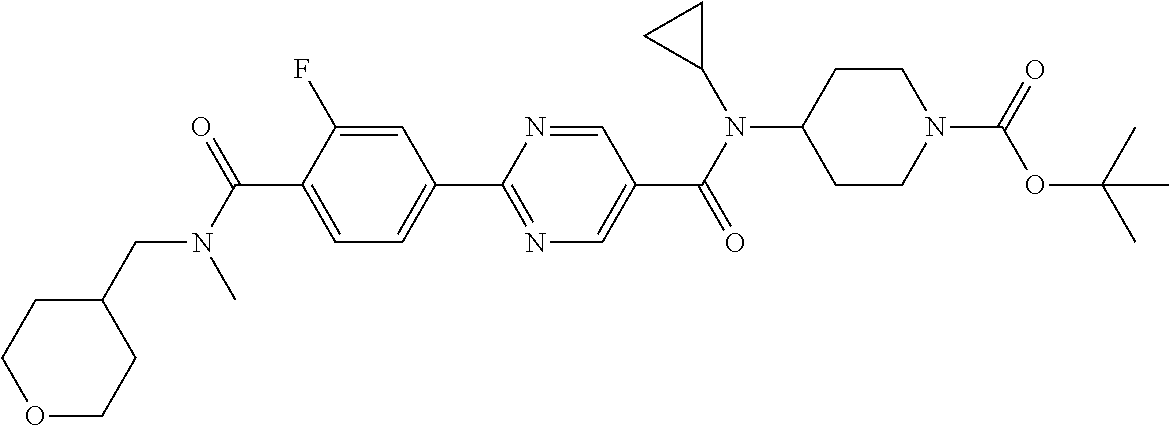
C1(C(N(C)CC2CCOCC2)=O)=CC=C(C2=NC=C(C(N(C3CC3)C3CCN(C(=O)OC(C)(C)C)CC3)=O)C=N2)C=C1F
